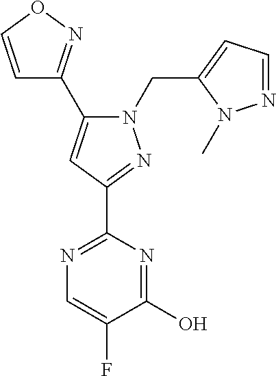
C1=CON=C1C1=CC(C2=NC=C(F)C(O)=N2)=NN1CC1=CC=NN1C
